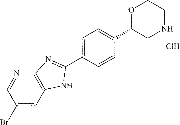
C1=C(C2=NC3=C(C=C(Br)C=N3)N2)C=CC(C2CNCCO2)=C1.Cl
